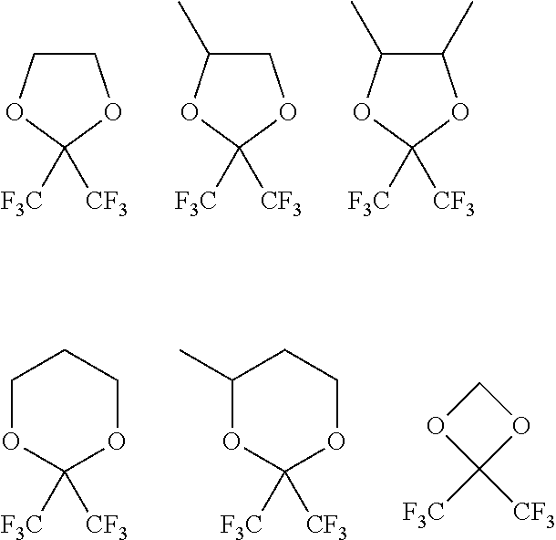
C1COC([F3C])([CF3])O1.C1C(C)OC([F3C])([CF3])O1.C1(C)C(C)OC([F3C])([CF3])O1.C1([F3C])([CF3])OCCCO1.C1([F3C])([CF3])OCCC(C)O1.C1OC([F3C])([CF3])O1
